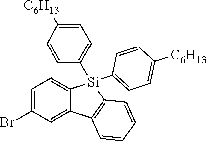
C1=C(Br)C=C2C(=C1)[Si](C1=CC=C([C6H13])C=C1)(C1=CC=C([C6H13])C=C1)C1=C2C=CC=C1
